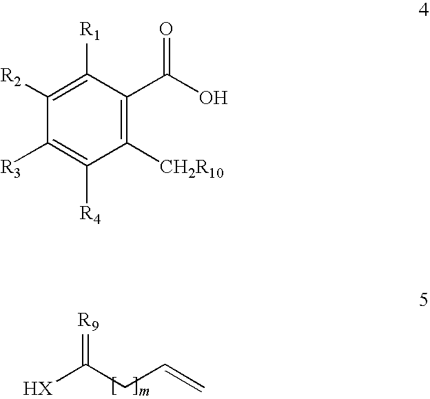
C1([R3])=C([R4])C([CH2R10])=C(C(O)=O)C([R1])=C1[R2].[HX]C(CC=C)=[R9]
